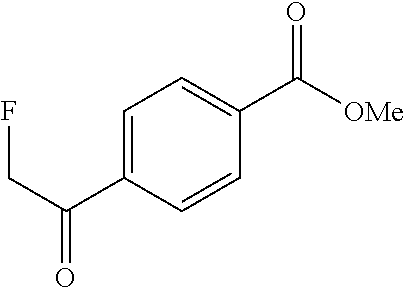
C1=C(C(CF)=O)C=CC(C([OMe])=O)=C1
